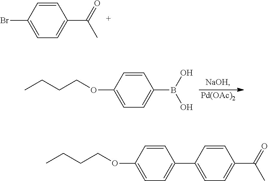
C1=CC(C(=O)C)=CC=C1Br.[Pd(OAc)2].C1=CC(OCCCC)=CC=C1B(O)O.C1=CC(C2=CC=C(OCCCC)C=C2)=CC=C1C(=O)C
